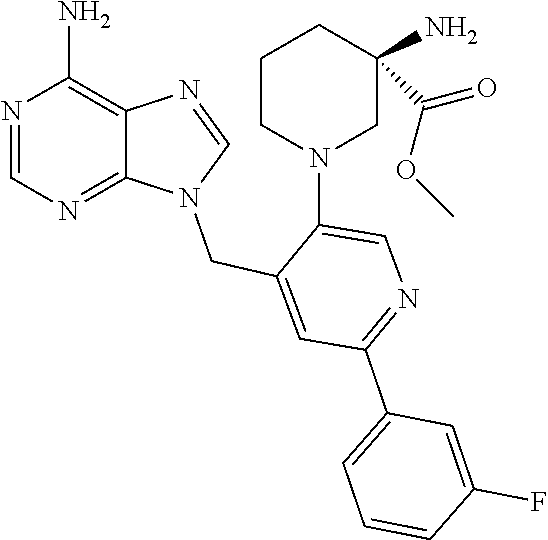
C1=NC2=C(N)N=CN=C2N1CC1=CC(C2=CC=CC(F)=C2)=NC=C1N1CC(N)(C(OC)=O)CCC1
